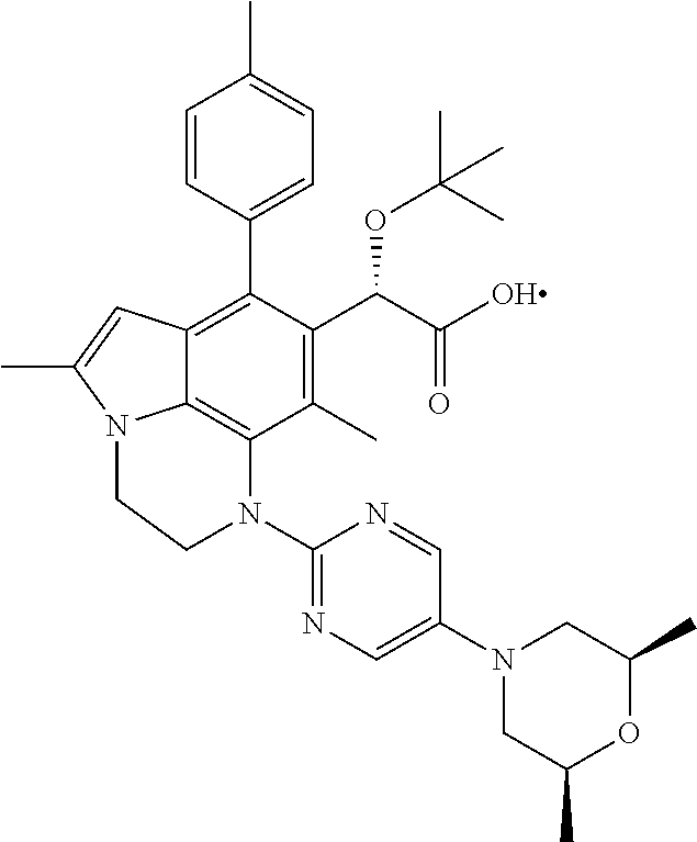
C1(C)=C(C(C(O)=O)OC(C)(C)C)C(C2=CC=C(C)C=C2)=C2C3=C1N(C1=NC=C(N4CC(C)OC(C)C4)C=N1)CCN3C(C)=C2
